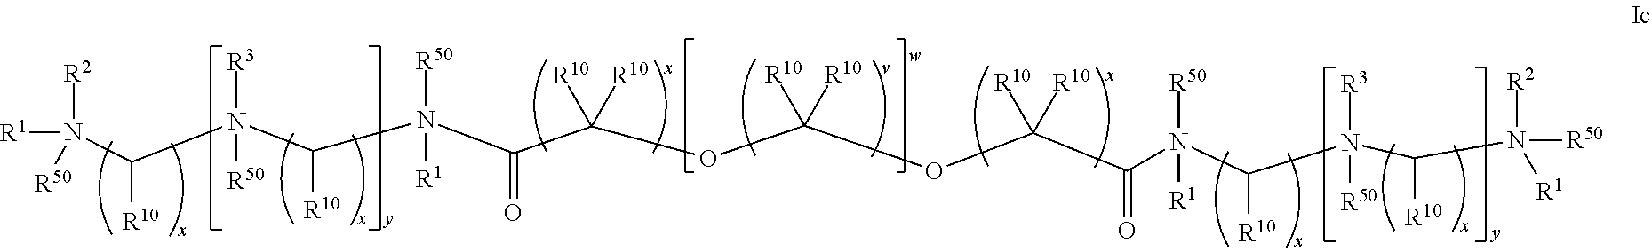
N(C(N(C(N(C(C(OC(OC(C(=O)N([R50])([R1])C([R10])N(C(N([R50])([R2])[R1])[R10])([R3])[R50])([R10])[R10])([R10])[R10])([R10])[R10])=O)([R50])[R1])[R10])([R3])[R50])[R10])([R1])([R50])[R2]
